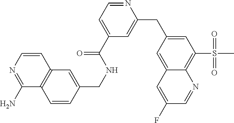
C1=CC2=C(C(N)=N1)C=CC(CNC(C1=CC=NC(CC3=CC(S(C)(=O)=O)=C4C(=C3)C=C(F)C=N4)=C1)=O)=C2
